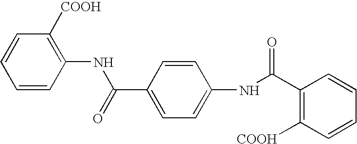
C1=CC([COOH])=C(NC(C2=CC=C(NC(C3=C([COOH])C=CC=C3)=O)C=C2)=O)C=C1
